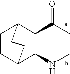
C1CC2C(NC)C(C(=O)C)C1CC2
